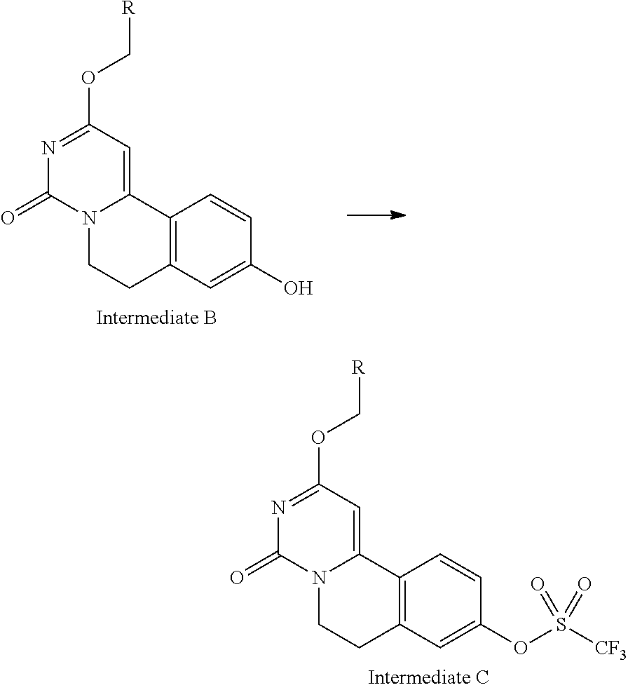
N12CCC3=C(C1=CC(OC[R])=NC2=O)C=CC(O)=C3.N12CCC3=C(C1=CC(OC[R])=NC2=O)C=CC(OS([CF3])(=O)=O)=C3
